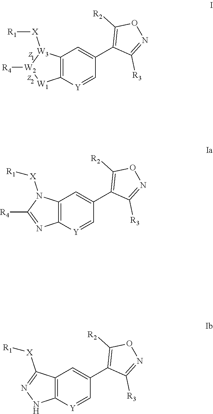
C12=C([Y]=CC(C3=C([R2])ON=C3[R3])=C1)[W1][W2]([R4])[W3]2[X][R1].C12=C([Y]=CC(C3=C([R2])ON=C3[R3])=C1)N=C([R4])N2[X][R1].C12=C([Y]=CC(C3=C([R2])ON=C3[R3])=C1)NN=C2[X][R1]
